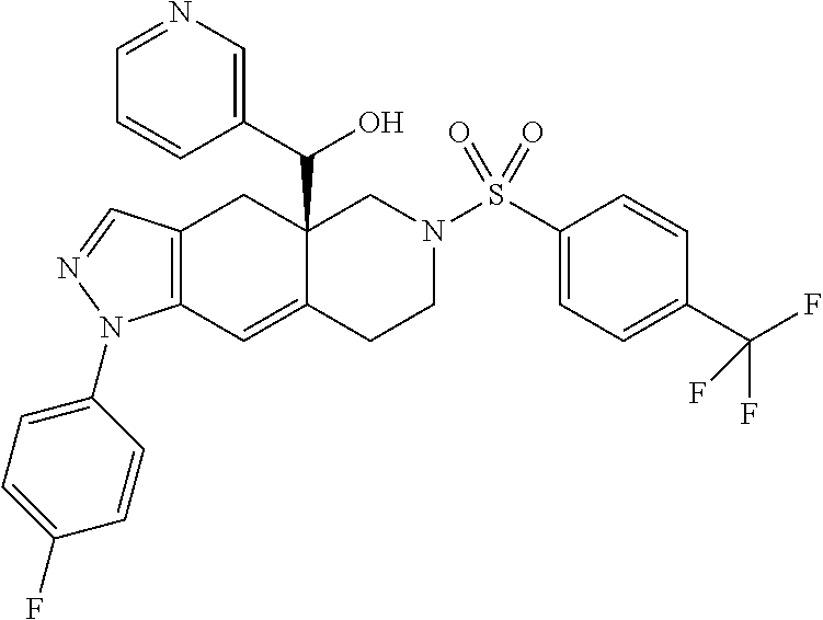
C12=C(C=C3C(C(C4=CN=CC=C4)O)(C1)CN(S(C1=CC=C(C(F)(F)F)C=C1)(=O)=O)CC3)N(C1=CC=C(F)C=C1)N=C2
